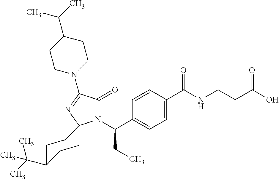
C1=C(C(=O)NCCC(O)=O)C=CC(C(N2C(=O)C(N3CCC(C(C)C)CC3)=NC23CCC(C(C)(C)C)CC3)CC)=C1
